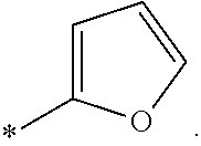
C1=C(*)OC=C1
